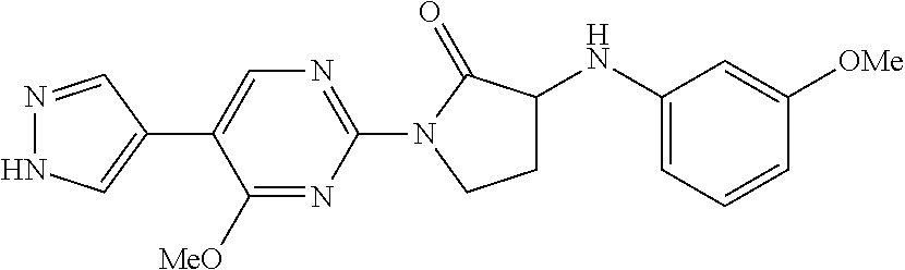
N1=C(N2CCC(NC3=CC=CC([OMe])=C3)C2=O)N=C([MeO])C(C2=CNN=C2)=C1
